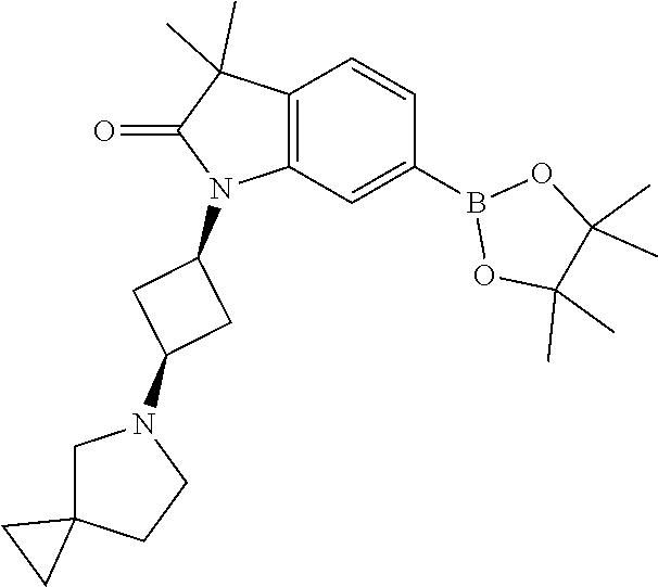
C12=C(C=C(B3OC(C)(C)C(C)(C)O3)C=C1)N(C1CC(N3CC4(CC3)CC4)C1)C(=O)C2(C)C
